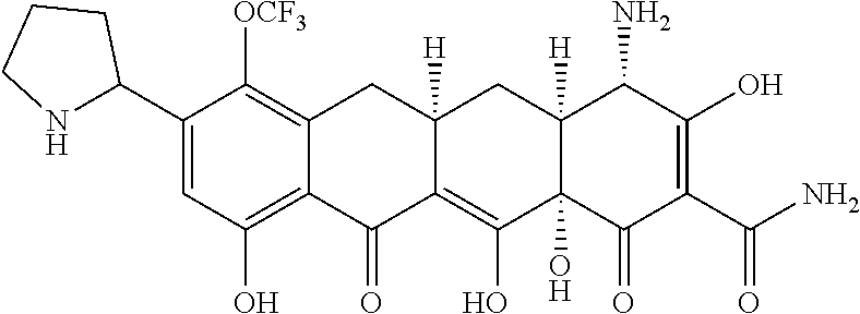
C1(C2NCCC2)=CC(O)=C2C(=C1[OCF3])CC1([H])CC3([H])C(N)C(O)=C(C(=O)N)C(=O)C3(O)C(O)=C1C2=O
